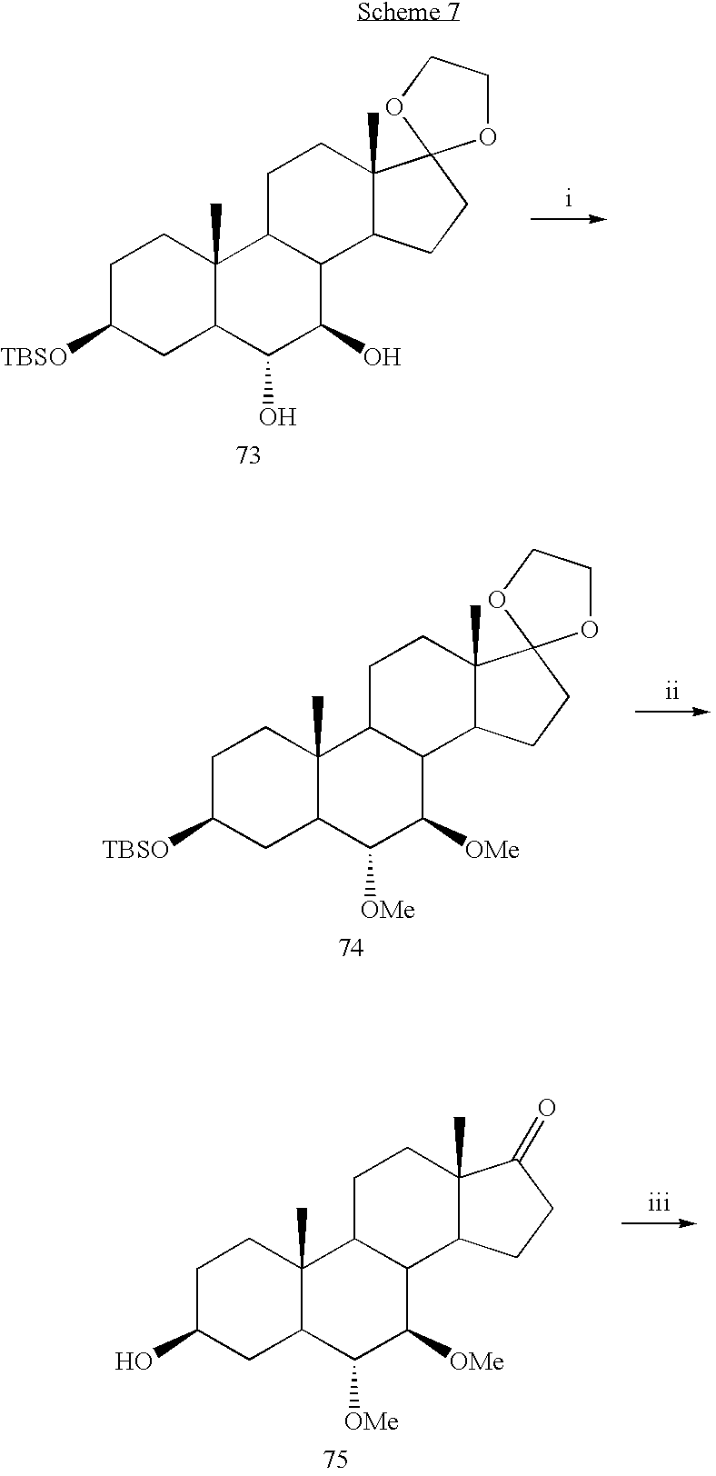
C1C([TBSO])CC2C(C)(C1)C1C(C(O)C2O)C2C(C)(CC1)C1(CC2)OCCO1.C1C([TBSO])CC2C(C)(C1)C1C(C([OMe])C2[OMe])C2C(C)(CC1)C1(CC2)OCCO1.C1C(O)CC2C(C)(C1)C1C(C([OMe])C2[OMe])C2C(C)(CC1)C(=O)CC2
